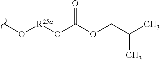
CO[R25a]OC(OCC(C)C)=O
